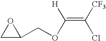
C1C(COC(=C([CF3])Cl)[H])O1
